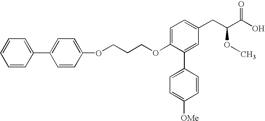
O(C1=CC=C(CC(C(O)=O)OC)C=C1C1=CC=C([OMe])C=C1)CCCOC1=CC=C(C2=CC=CC=C2)C=C1
